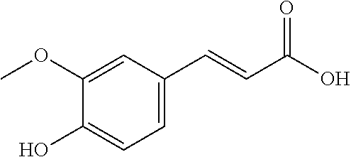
C(=CC1=CC=C(O)C(OC)=C1)C(O)=O
